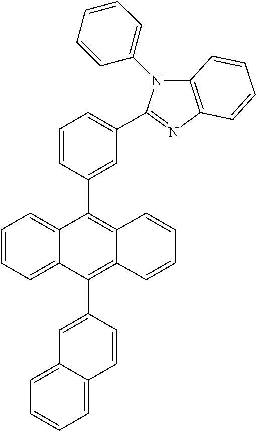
C1=CC=C2C(=C1)C(C1=CC(C3=NC4=C(N3C3=CC=CC=C3)C=CC=C4)=CC=C1)=C1C(=C2C2=CC3=CC=CC=C3C=C2)C=CC=C1
